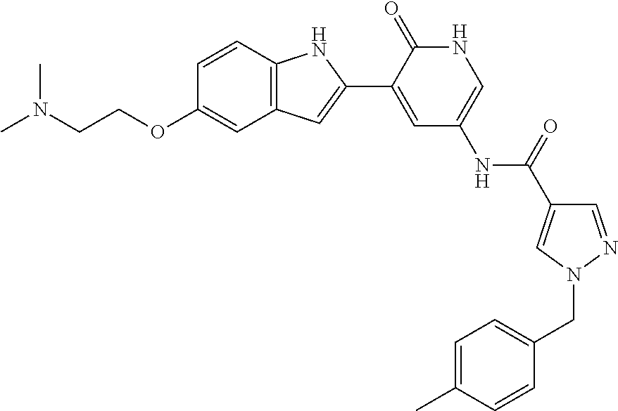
C1=NN(CC2=CC=C(C)C=C2)C=C1C(=O)NC1=CNC(=O)C(C2=CC3=C(N2)C=CC(OCCN(C)C)=C3)=C1
